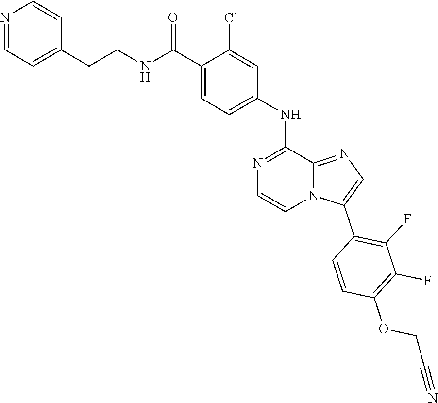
C1=C(C(NCCC2=CC=NC=C2)=O)C(Cl)=CC(NC2=NC=CN3C2=NC=C3C2=C(F)C(F)=C(OCC#N)C=C2)=C1
